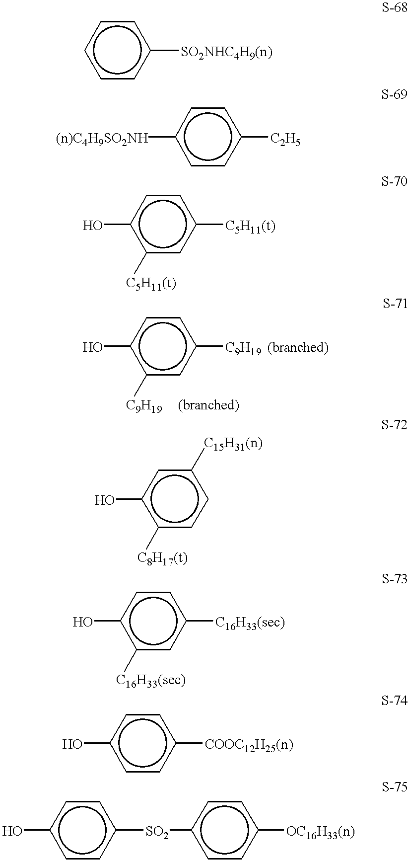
c1cc([SO2NHC4H9(n)])ccc1.[(n)C4H9SO2NH]c1ccc([C2H5])cc1.c1([C5H11(t)])cc([C5H11(t)])ccc1O.c1([C9H19])cc([C9H19])ccc1O.[(branched)].[(branched)].c1([C8H17(t)])ccc([C15H31(n)])cc1O.c1([C16H33(sec)])cc([C16H33(sec)])ccc1O.c1cc([COOC12H25(n)])ccc1O.c1cc([SO2]c2ccc([OC16H33(n)])cc2)ccc1O
